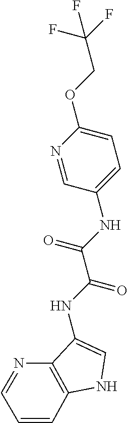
N1=CC(NC(C(=O)NC2=CNC3=C2N=CC=C3)=O)=CC=C1OCC(F)(F)F
